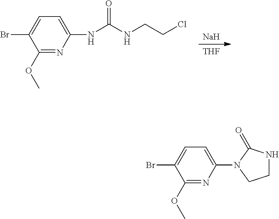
[Na].[THF].C1(OC)=NC(NC(NCCCl)=O)=CC=C1Br.C1(OC)=NC(N2CCNC2=O)=CC=C1Br
